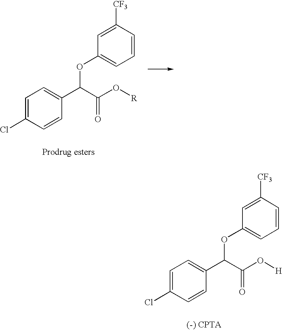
C1=C(Cl)C=CC(C(C(O[R])=O)OC2=CC=CC([CF3])=C2)=C1.C1=C(Cl)C=CC(C(C(O[H])=O)OC2=CC=CC([CF3])=C2)=C1
